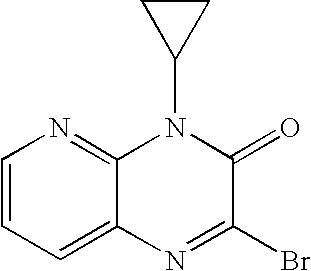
C1=CC=C2C(=N1)N(C1CC1)C(=O)C(Br)=N2
